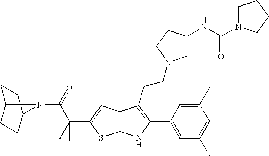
C1C2CCC(C1)N2C(=O)C(C)(C1=CC2=C(S1)NC(C1=CC(C)=CC(C)=C1)=C2CCN1CC(NC(N2CCCC2)=O)CC1)C
